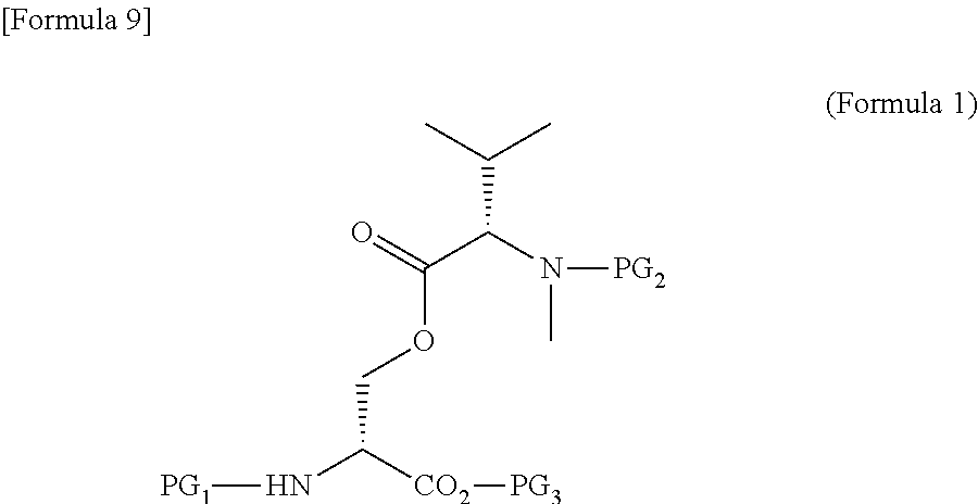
C(C(C)C)(N([PG2])C)C(=O)OCC(N[PG1])[CO2][PG3]
